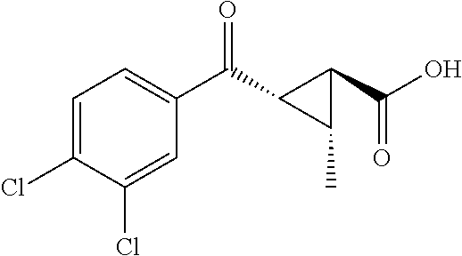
C1(Cl)=CC(C(=O)C2C(C(O)=O)C2C)=CC=C1Cl
